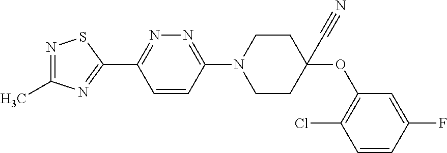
N1=C(C)N=C(C2=NN=C(N3CCC(C#N)(OC4=C(Cl)C=CC(F)=C4)CC3)C=C2)S1
